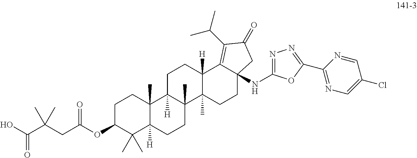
C1C(OC(CC(C(O)=O)(C)C)=O)C(C)(C)C2([H])C(C)(C1)C1([H])C(C)(CC2)C2(C)C([H])(CC1)C1=C(C(C)C)C(=O)CC1(NC1=NN=C(C3=NC=C(Cl)C=N3)O1)CC2
